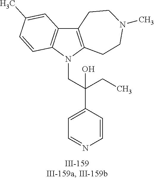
N1(CC(C2=CC=NC=C2)(CC)O)C2=C(C3=C1C=CC(C)=C3)CCN(C)CC2
